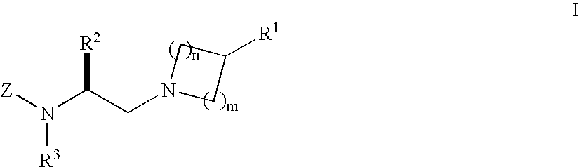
[Z]N(C(CN1CC([R1])C1)[R2])[R3]
